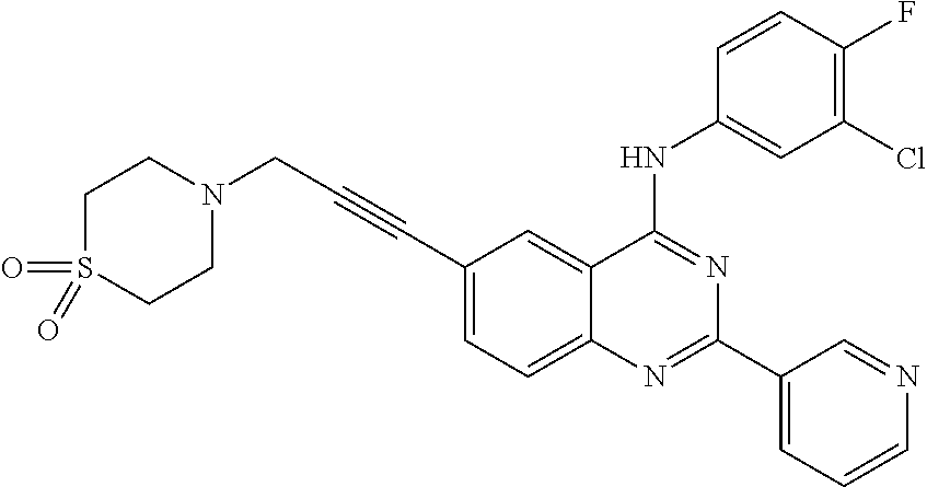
C1(C#CCN2CCS(=O)(=O)CC2)=CC=C2C(=C1)C(NC1=CC(Cl)=C(F)C=C1)=NC(C1=CC=CN=C1)=N2
